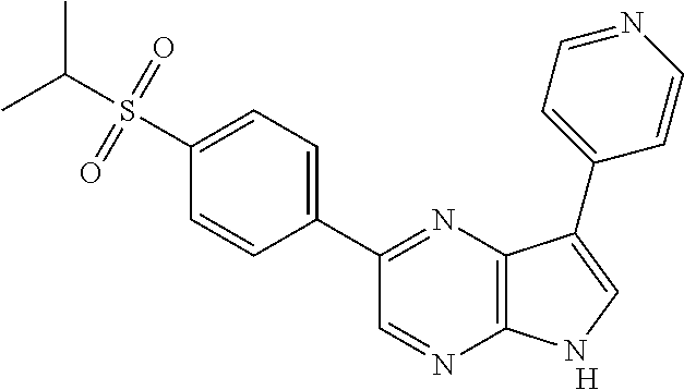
C1(C2=NC3=C(N=C2)NC=C3C2=CC=NC=C2)=CC=C(S(C(C)C)(=O)=O)C=C1.[H]
